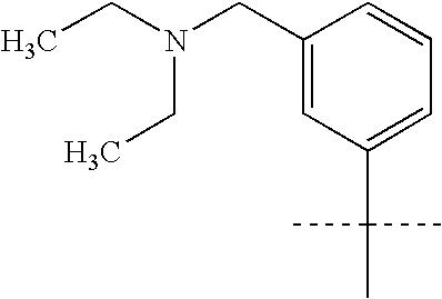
C1(CN(CC)CC)=CC(C(C)(C)C)=CC=C1
